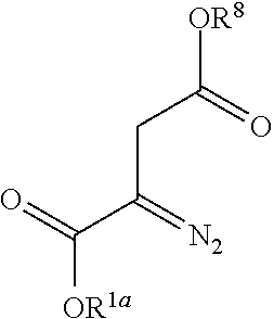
[OR1a]C(=O)C(=[N2])CC([OR8])=O
